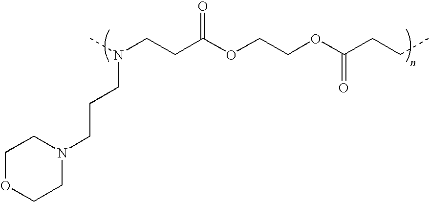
O=C(OCCOC(CCC)=O)CCN(C)CCCN1CCOCC1
